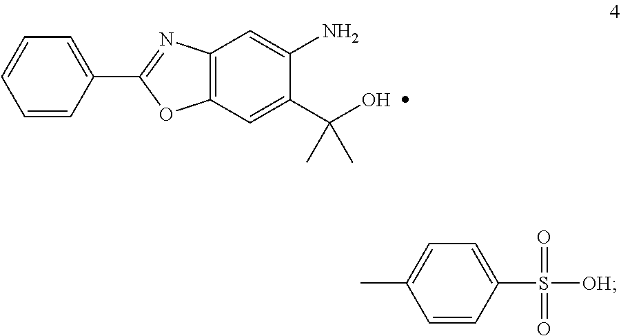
C1=CC(C2=NC3=C(O2)C=C(C(O)(C)C)C(N)=C3)=CC=C1.C1(S(=O)(=O)[OH])=CC=C(C)C=C1
